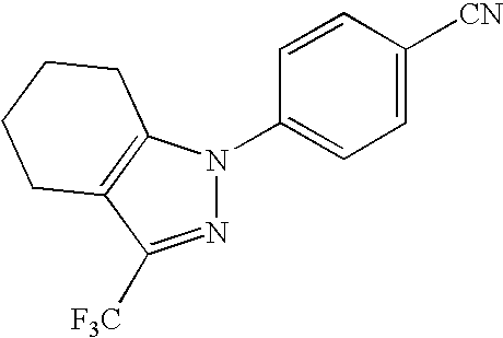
C1([CN])=CC=C(N2N=C([F3C])C3=C2CCCC3)C=C1
